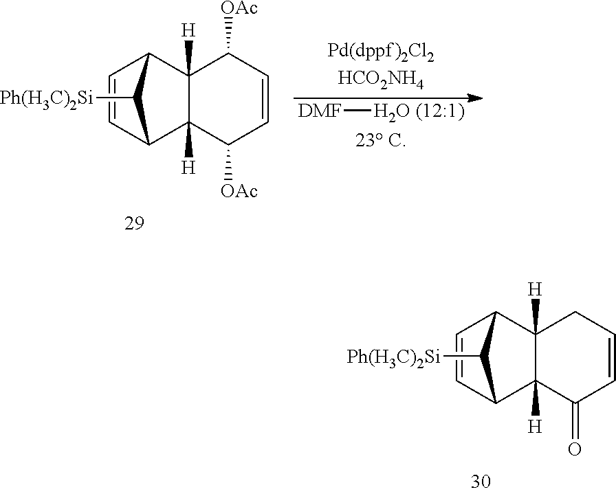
C1=CC2C3([H])C([H])(C1C2[Ph(H3C)2Si])CC=CC3=O.C1=CC2C3([H])C([H])(C1C2[Ph(H3C)2Si])C([OAc])C=CC3[OAc].[DMF][H2O (12:1)]
